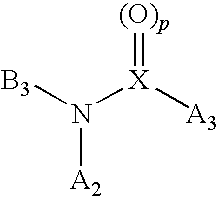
[B3]N([X]([A3])=[(O)p])[A2]
